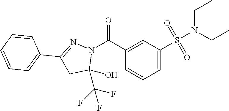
C1=C(S(N(CC)CC)(=O)=O)C=C(C(N2N=C(C3=CC=CC=C3)CC2(O)C(F)(F)F)=O)C=C1
